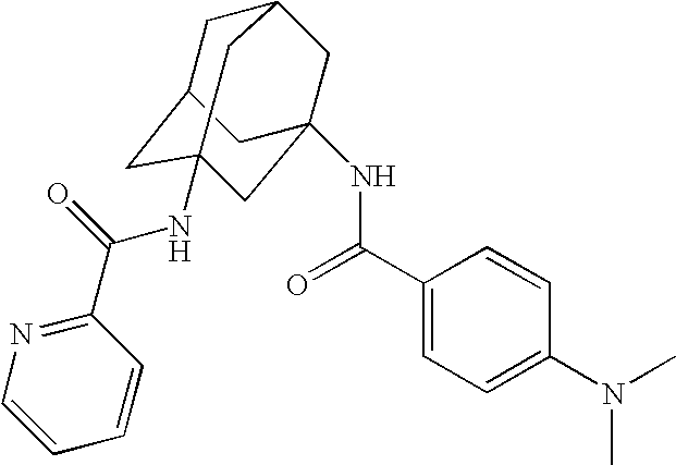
N1=C(C(=O)NC23CC4CC(CC(NC(C5=CC=C(N(C)C)C=C5)=O)(C2)C4)C3)C=CC=C1
